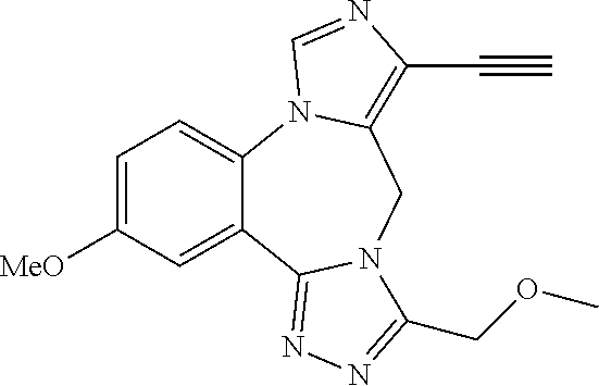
C1=C([MeO])C=C2C(=C1)N1C(=C(C#C)N=C1)CN1C2=NN=C1COC
